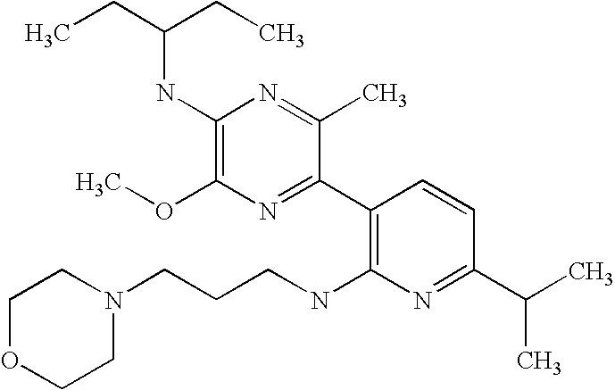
CCC(CC)NC1=C(OC)N=C(C2=C(NCCCN3CCOCC3)N=C(C(C)C)C=C2)C(C)=N1
